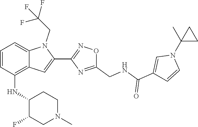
C1(N2C=CC(C(=O)NCC3=NC(C4=CC5=C(NC6C(F)CN(C)CC6)C=CC=C5N4CC(F)(F)F)=NO3)=C2)(C)CC1
